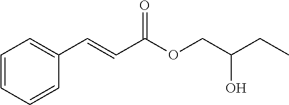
C1=CC=CC(C=CC(OCC(CC)O)=O)=C1
